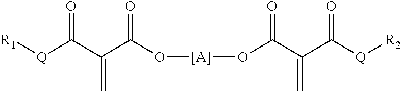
O=C(C(C(O[[A]]OC(C(C([Q][R2])=O)=C)=O)=O)=C)[Q][R1]
